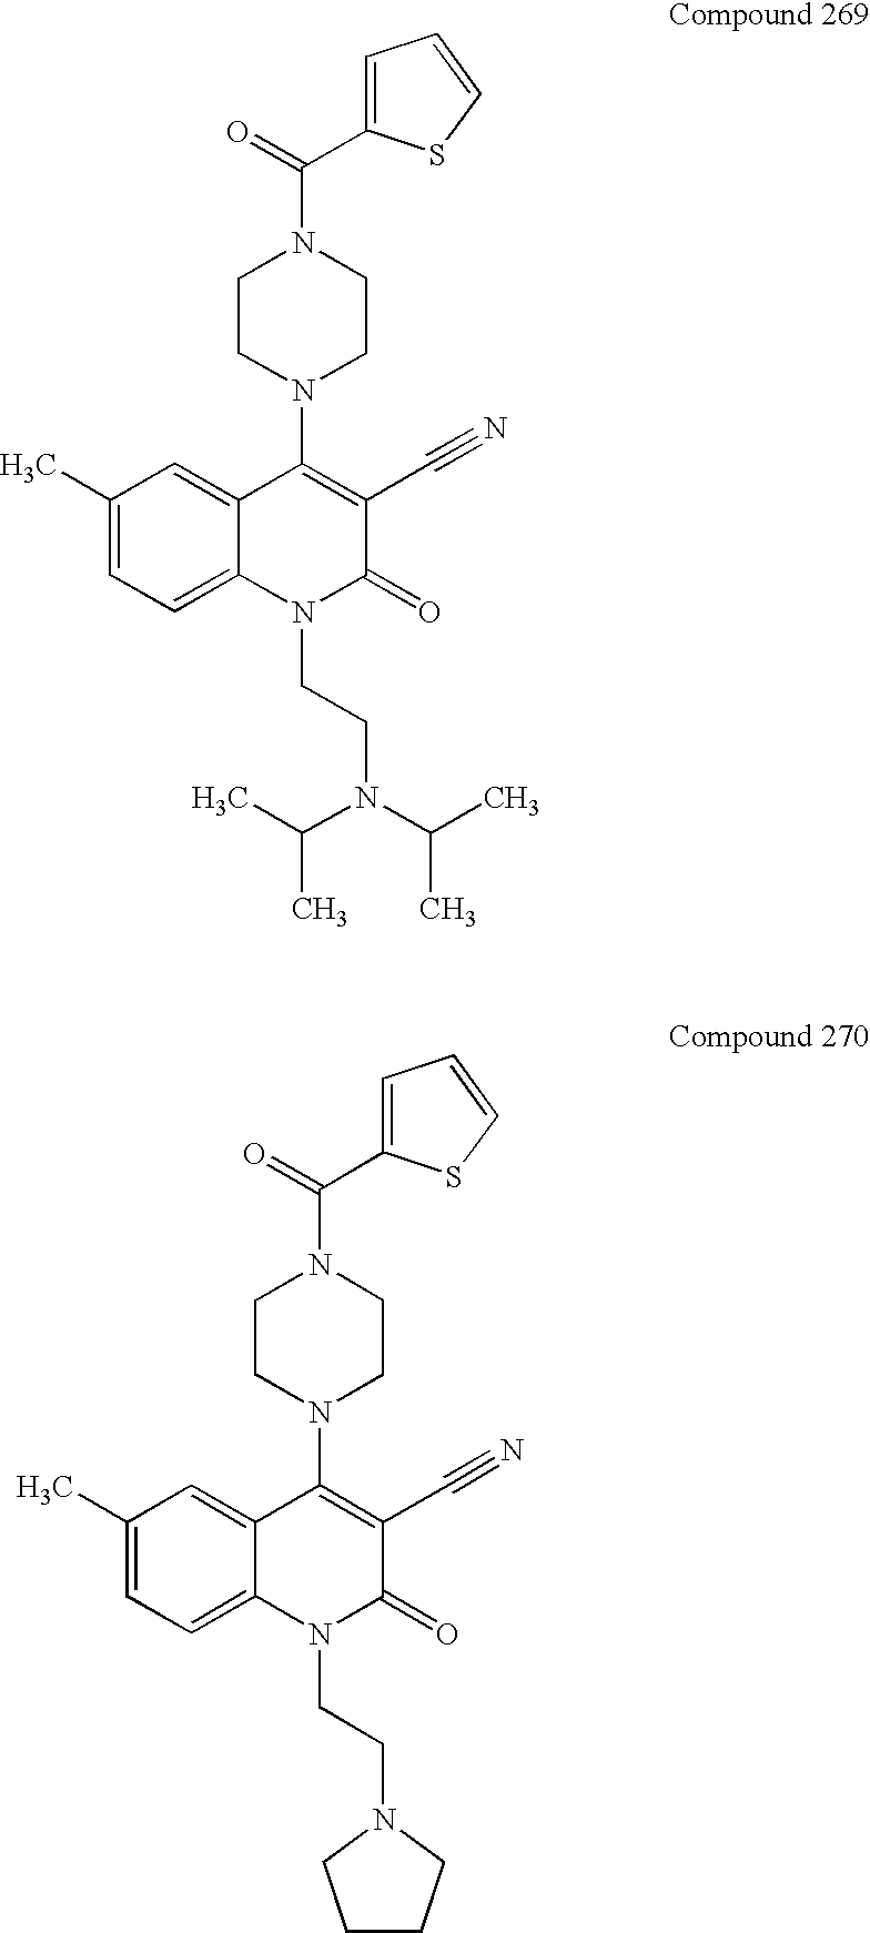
C1=C(C(=O)N2CCN(C3=C(C#N)C(=O)N(CCN(C(C)C)C(C)C)C4=CC=C(C)C=C34)CC2)SC=C1.C1=C(C(=O)N2CCN(C3=C(C#N)C(=O)N(CCN4CCCC4)C4=CC=C(C)C=C34)CC2)SC=C1
